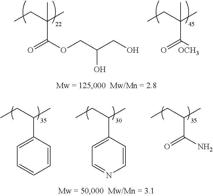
CCC(C)C1=CC=CC=C1.CCC(C)C1=CC=NC=C1.CCC(C)C(=O)N.CCC(C)(C)C(OCC(CO)O)=O.CCC(C)(C)C([OCH3])=O
